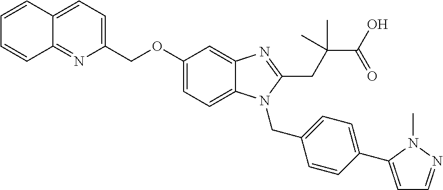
C1=CC2=CC=C(COC3=CC=C4C(=C3)N=C(CC(C(O)=O)(C)C)N4CC3=CC=C(C4=CC=NN4C)C=C3)N=C2C=C1
